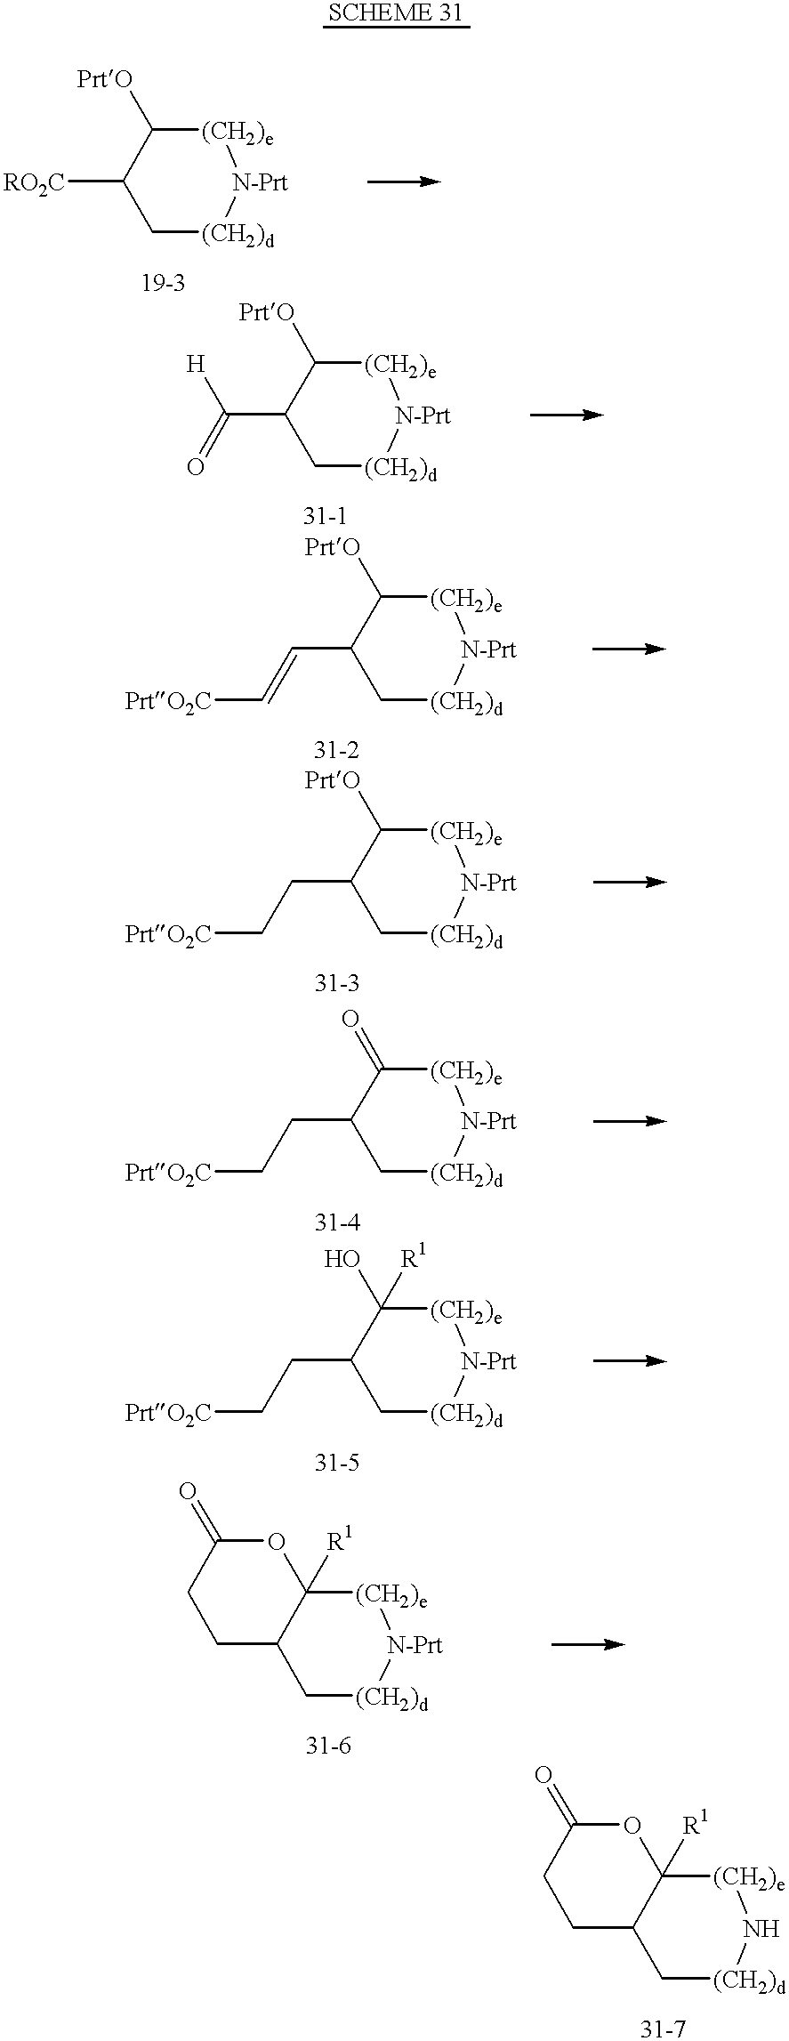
C1[(CH2)d][N-Prt][(CH2)e]C([PrtO])C1[RO2C].C1[(CH2)d][N-Prt][(CH2)e]C([PrtO])C1C(=O)[H].C1[(CH2)d][N-Prt][(CH2)e]C([PrtO])C1C=C[PrtO2C].C1[(CH2)d][N-Prt][(CH2)e]C([PrtO])C1CC[PrtO2C].C1[(CH2)d][N-Prt][(CH2)e]C(O)([R1])C1CC[PrtO2C].C1[(CH2)d][N-Prt][(CH2)e]C2([R1])C1CCC(=O)O2.C1[(CH2)d]N[(CH2)e]C2([R1])C1CCC(=O)O2.C1[(CH2)d][N-Prt][(CH2)e]C(=O)C1CC[PrtO2C]
